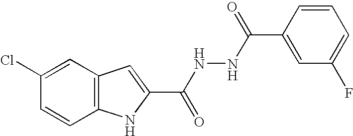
C12=C(C=C(Cl)C=C1)C=C(C(NNC(C1=CC(F)=CC=C1)=O)=O)N2
